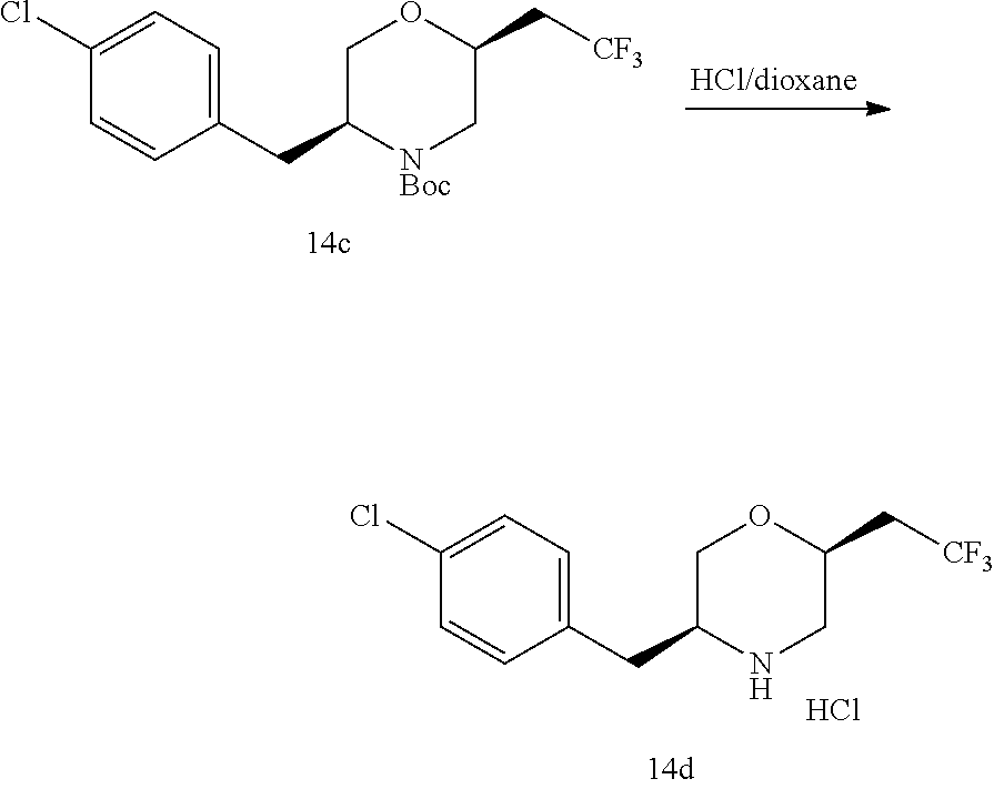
C1(C[CF3])CNC(CC2=CC=C(Cl)C=C2)CO1.Cl.C1(C[CF3])C[NBoc]C(CC2=CC=C(Cl)C=C2)CO1
